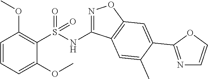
C1=CC=C(OC)C(S(NC2=NOC3=C2C=C(C)C(C2=NC=CO2)=C3)(=O)=O)=C1OC
